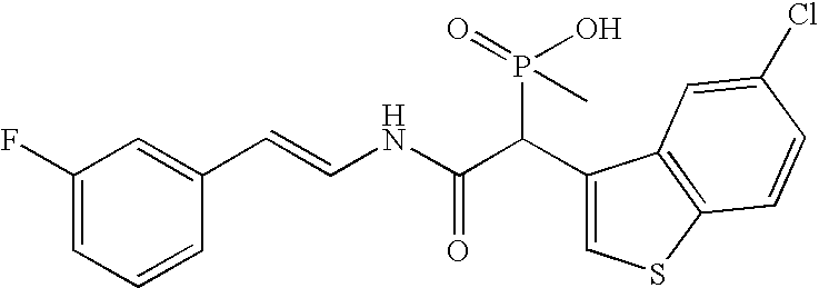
C1(F)=CC=CC(C=CNC(C(C2=CSC3=C2C=C(Cl)C=C3)P(O)(=O)C)=O)=C1
